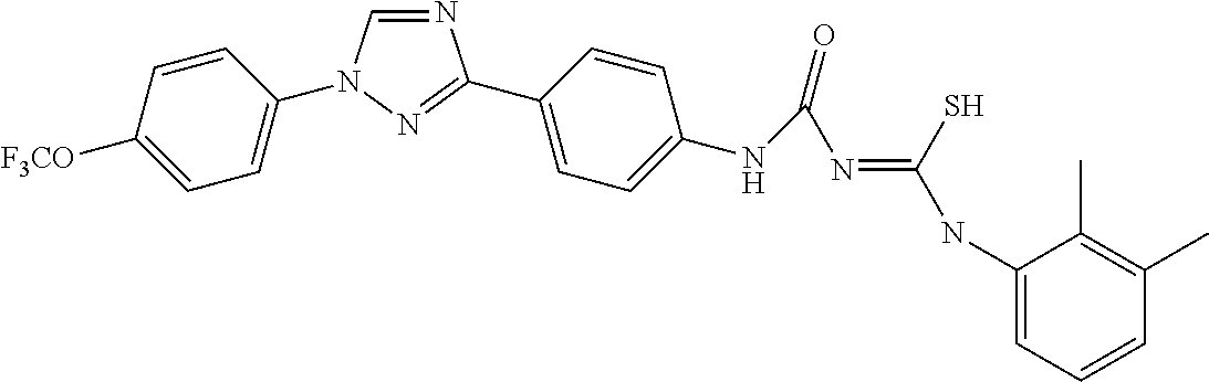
N1=CN(C2=CC=C([F3CO])C=C2)N=C1C1=CC=C(NC(=O)N=C(NC2=CC=CC(C)=C2C)S)C=C1
